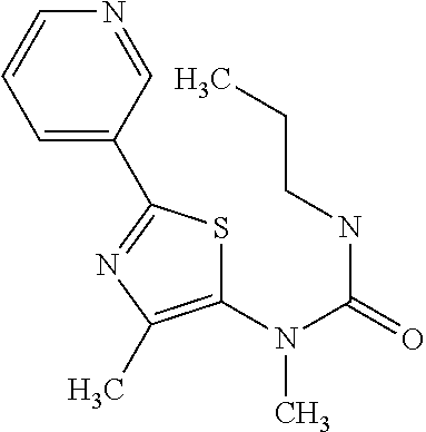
C1(N(C)C(NCCC)=O)=C(C)N=C(C2=CC=CN=C2)S1
